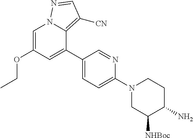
C(OC1=CN2C(=C([CN])C=N2)C(C2=CC=C(N3CC([NHBoc])C(N)CC3)N=C2)=C1)C
